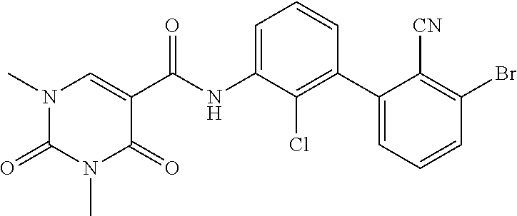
CN1C(=O)N(C)C=C(C(NC2=CC=CC(C3=CC=CC(Br)=C3[CN])=C2Cl)=O)C1=O
